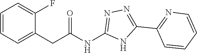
C(C(=O)NC1=NN=C(C2=NC=CC=C2)N1)C1=CC=CC=C1F
